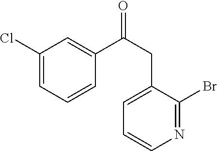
C1(Cl)=CC=CC(C(CC2=CC=CN=C2Br)=O)=C1
